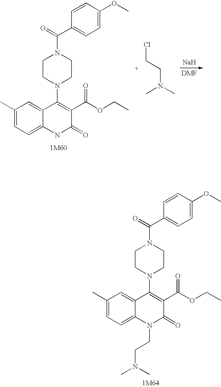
C1(C)=CC=C2C(=C1)C(N1CCN(C(=O)C3=CC=C(OC)C=C3)CC1)=C(C(OCC)=O)C(=O)N2CCN(C)C.C1(C)=CC=C2C(=C1)C(N1CCN(C(=O)C3=CC=C(OC)C=C3)CC1)=C(C(OCC)=O)C(=O)N2.[Na].ClCCN(C)C
